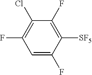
C1=C(F)C([SF5])=C(F)C(Cl)=C1F
